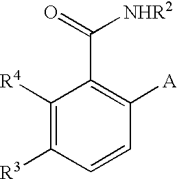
C1([R4])=C([R3])C=CC([A])=C1C(=O)[NHR2]
